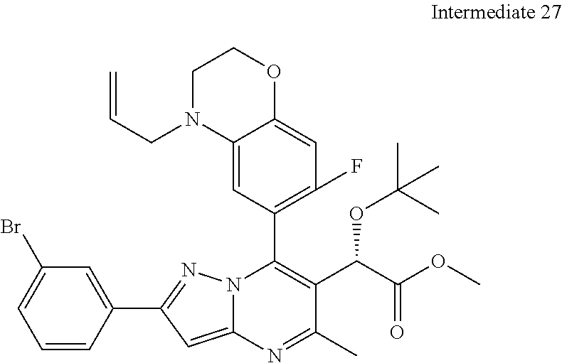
C1=CC(C2=NN3C(=C2)N=C(C)C(C(C(OC)=O)OC(C)(C)C)=C3C2=C(F)C=C3C(=C2)N(CC=C)CCO3)=CC(Br)=C1
